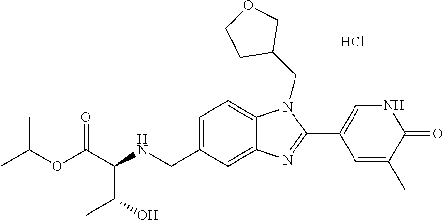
C1=C(CNC(C(OC(C)C)=O)C(O)C)C=C2C(=C1)N(CC1COCC1)C(C1=CNC(=O)C(C)=C1)=N2.Cl
